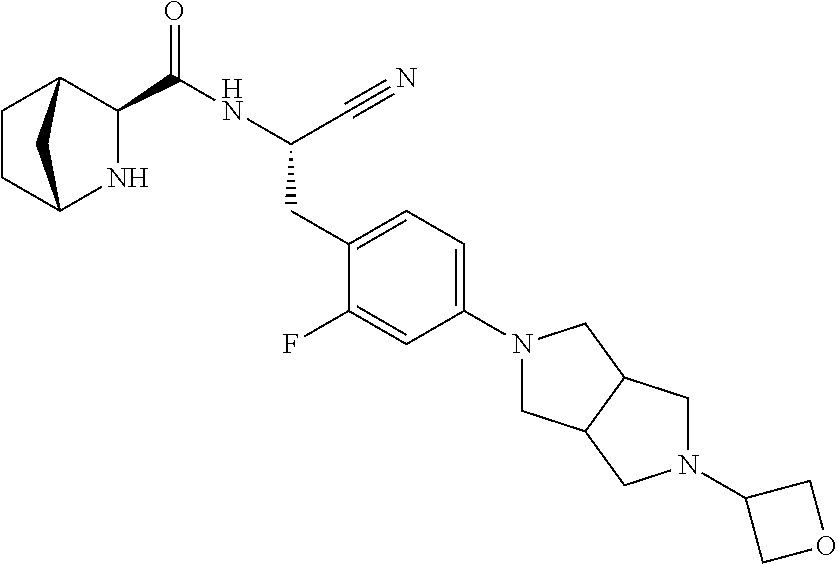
N1C2CCC(C1C(NC(C#N)CC1=CC=C(N3CC4C(C3)CN(C3COC3)C4)C=C1F)=O)C2
